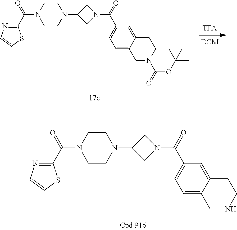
C1=CN=C(C(=O)N2CCN(C3CN(C(=O)C4=CC=C5C(=C4)CCN(C(=O)OC(C)(C)C)C5)C3)CC2)S1.C1=CN=C(C(=O)N2CCN(C3CN(C(=O)C4=CC=C5C(=C4)CCNC5)C3)CC2)S1
